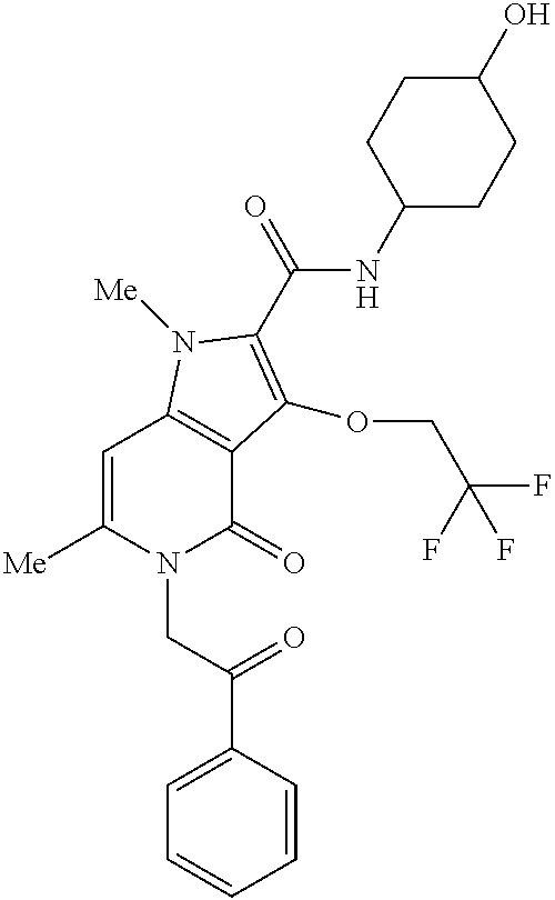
[Me]C1=CC2=C(C(=O)N1CC(C1=CC=CC=C1)=O)C(OCC(F)(F)F)=C(C(=O)NC1CCC(O)CC1)N2[Me]
